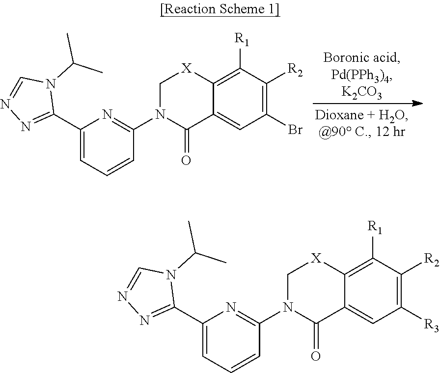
N1(C2=NC(C3=NN=CN3C(C)C)=CC=C2)C[X]C2=C([R1])C([R2])=C(Br)C=C2C1=O.N1(C2=NC(C3=NN=CN3C(C)C)=CC=C2)C[X]C2=C([R1])C([R2])=C([R3])C=C2C1=O
